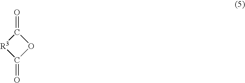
O=C1[R3]C(=O)O1
